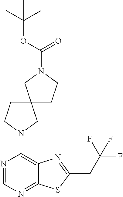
N1=CN=C2C(=C1N1CC3(CC1)CCN(C(OC(C)(C)C)=O)C3)N=C(CC(F)(F)F)S2
